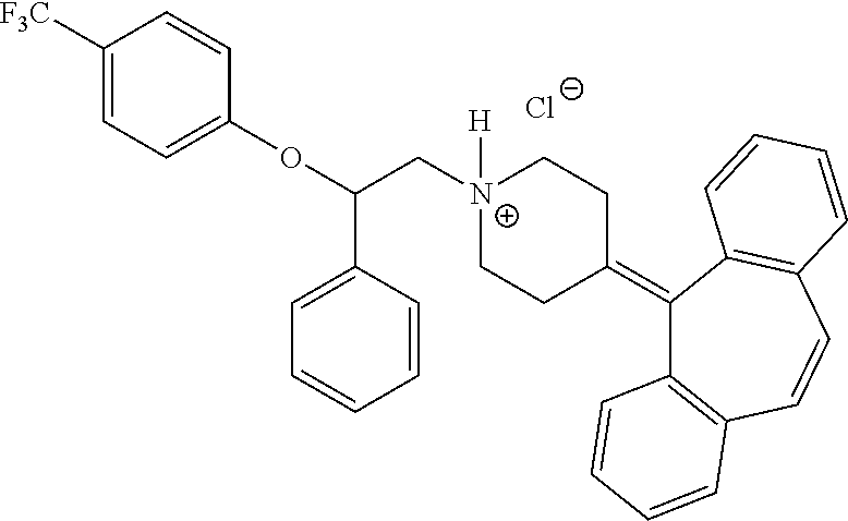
C1([F3C])=CC=C(OC(C[N+]2([H])CCC(=C3C4=C(C=CC5=C3C=CC=C5)C=CC=C4)CC2)C2=CC=CC=C2)C=C1.[Cl-]
